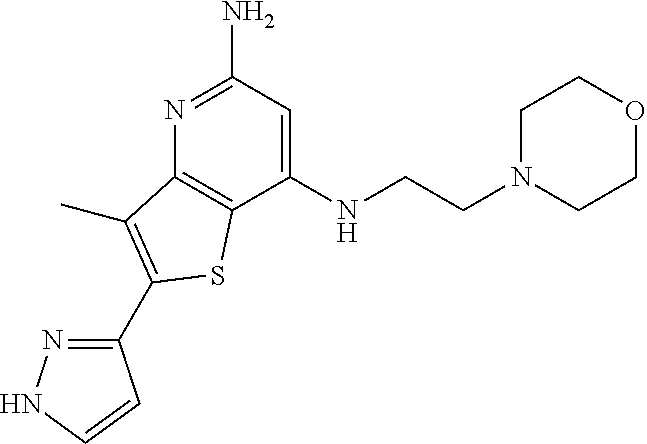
C1(NCCN2CCOCC2)=CC(N)=NC2=C1SC(C1=NNC=C1)=C2C
